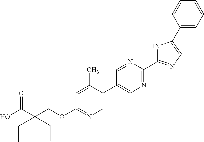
OC(C(COC1=NC=C(C2=CN=C(C3=NC=C(C4=CC=CC=C4)N3)N=C2)C(C)=C1)(CC)CC)=O
